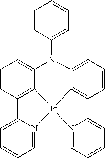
C1=C2N(=CC=C1)[Pt]13C4=C2C=CC=C4N(C2=CC=CC=C2)C2=CC=CC(=C21)C1=CC=CC=N13
